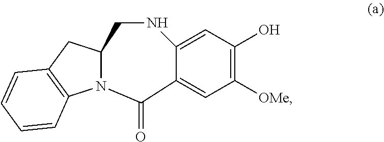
N12C(CC3=C1C=CC=C3)CNC1=CC(O)=C([OMe])C=C1C2=O
